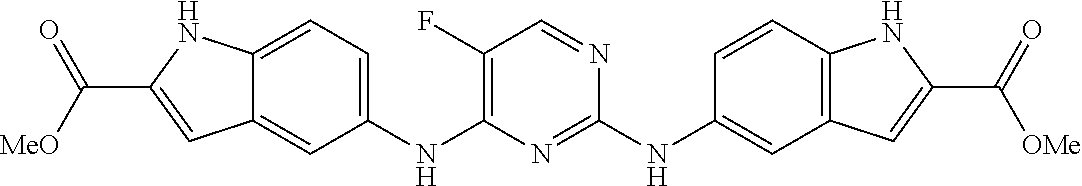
C1(NC2=C(F)C=NC(NC3=CC4=C(C=C3)NC(C(=O)[OMe])=C4)=N2)=CC=C2C(=C1)C=C(C(=O)[MeO])N2
